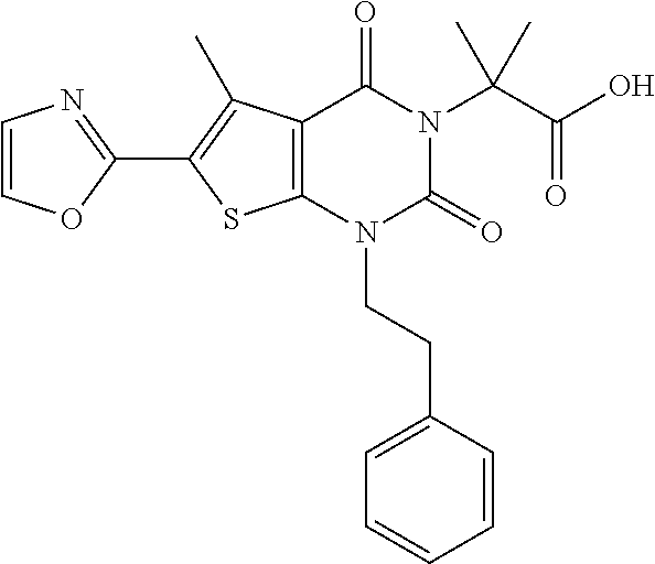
C12=C(N(CCC3=CC=CC=C3)C(=O)N(C(C(O)=O)(C)C)C1=O)SC(C1=NC=CO1)=C2C
